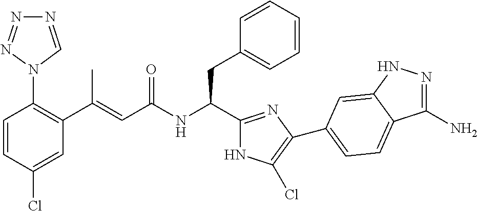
C1(Cl)=CC(C(=CC(NC(CC2=CC=CC=C2)C2=NC(C3=CC=C4C(N)=NNC4=C3)=C(Cl)N2)=O)C)=C(N2C=NN=N2)C=C1
